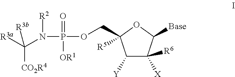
C1([Y])C([R6])([X])C([Base])OC1(COP(N([R2])C([R3a])([R3b])[CO2R4])(=O)[OR1])[R5]
